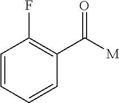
C1=CC=CC(C(=O)[M])=C1F
